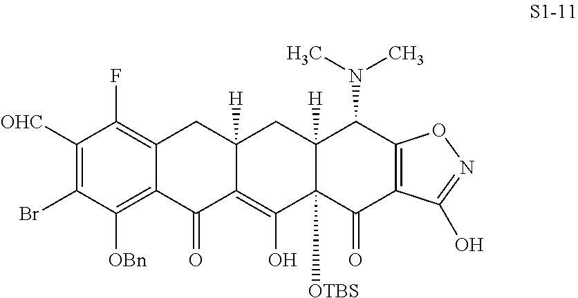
C1([OHC])=C(Br)C([OBn])=C2C(=C1F)CC1([H])C(=C(O)C3([OTBS])C([H])(C1)C(N(C)C)C1=C(C3=O)C(O)=NO1)C2=O
